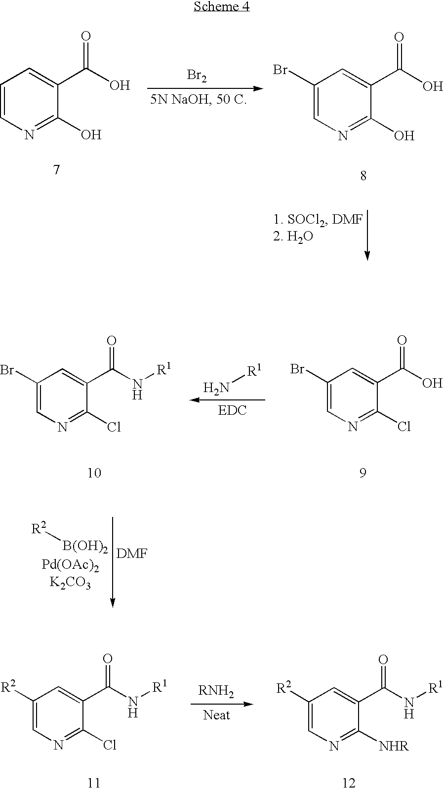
N1=C(O)C(C(O)=O)=CC=C1.N1=C(O)C(C(O)=O)=CC(Br)=C1.[Br2].N1=C(Cl)C(C(O)=O)=CC(Br)=C1.N1=C(Cl)C(C(N[R1])=O)=CC(Br)=C1.[R2][B(OH)2].[R1]N.N1=C(Cl)C(C(N[R1])=O)=CC([R2])=C1.N1=C([NHR])C(C(N[R1])=O)=CC([R2])=C1
